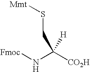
[Fmoc]NC([CO2H])([H])CS[Mmt]
